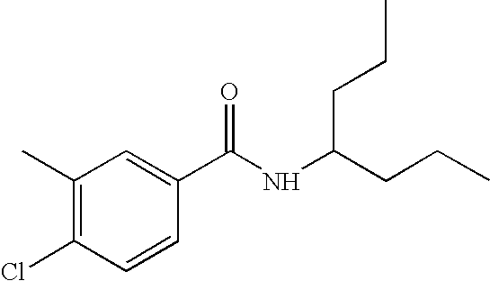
C1(C)=C(Cl)C=CC(C(NC(CCC)CCC)=O)=C1
